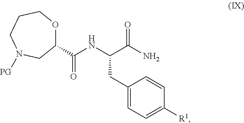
C1(CC(C(N)=O)NC(C2OCCCN([PG])C2)=O)=CC=C([R1])C=C1
